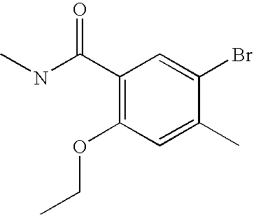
C1(C(NC)=O)=C(OCC)C=C(C)C(Br)=C1
